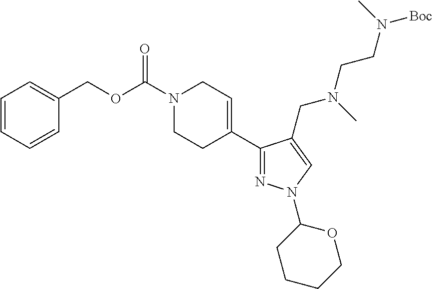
N1(C(OCC2=CC=CC=C2)=O)CCC(C2=NN(C3CCCCO3)C=C2CN(C)CCN([Boc])C)=CC1
